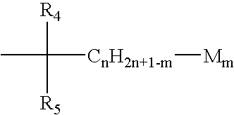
CC([R4])([R5])[CnH2n+1-m][Mm]
